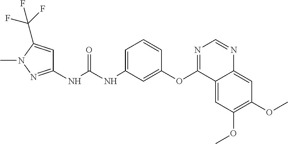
N(C(NC1=CC=CC(OC2=NC=NC3=CC(OC)=C(OC)C=C23)=C1)=O)C1=NN(C)C(C(F)(F)F)=C1
